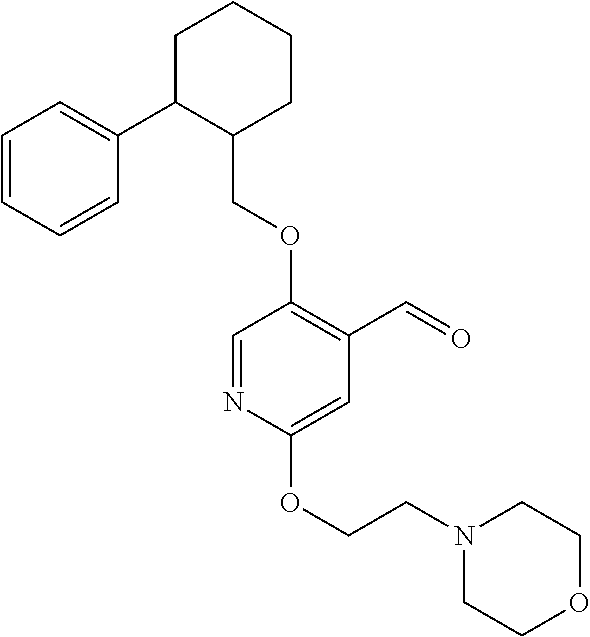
C1C(C2=CC=CC=C2)C(COC2=C(C=O)C=C(OCCN3CCOCC3)N=C2)CCC1
